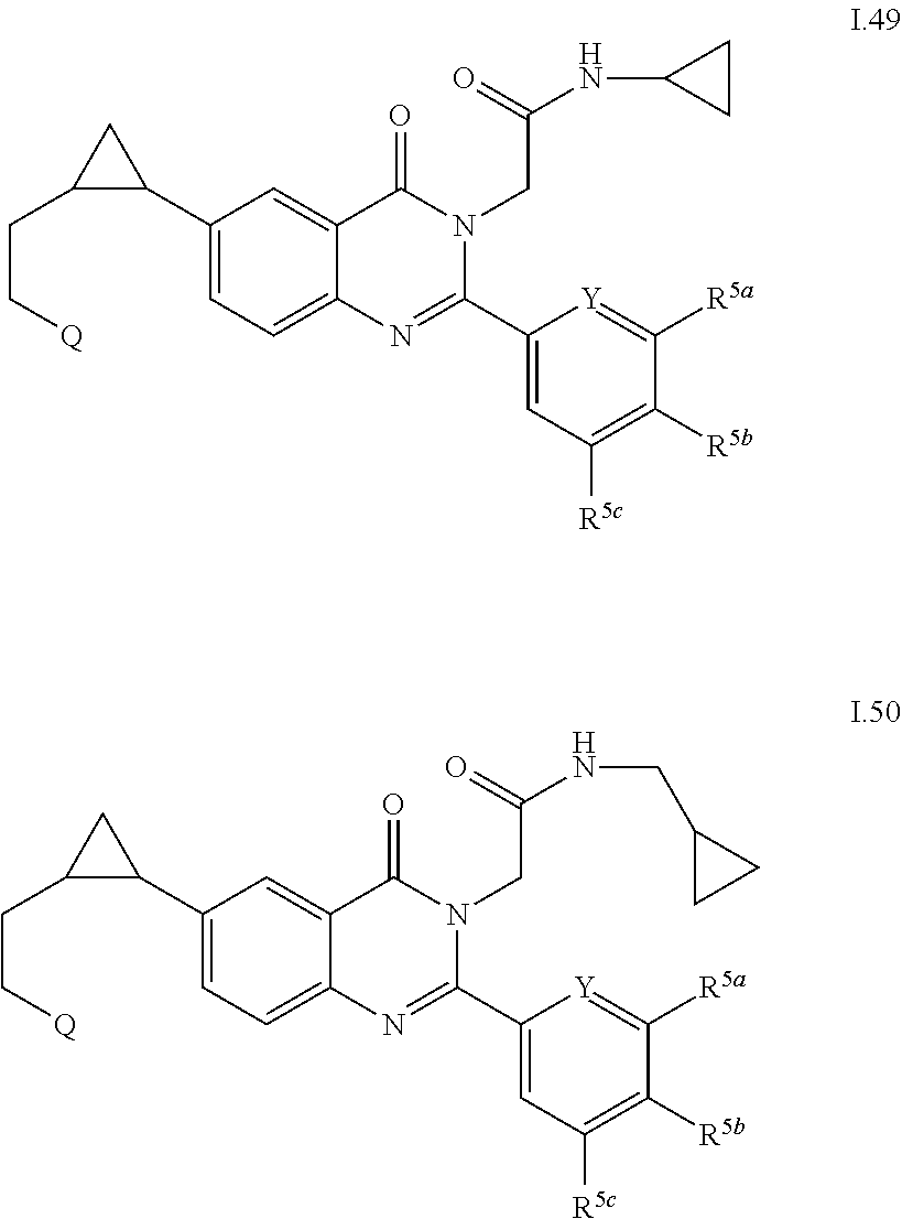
C1(C2=NC3=CC=C(C4CC4CC[Q])C=C3C(=O)N2CC(NC2CC2)=O)=CC([R5c])=C([R5b])C([R5a])=[Y]1.C1(C2=NC3=CC=C(C4CC4CC[Q])C=C3C(=O)N2CC(NCC2CC2)=O)=CC([R5c])=C([R5b])C([R5a])=[Y]1
